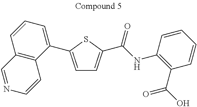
C1=C(C2=CC=CC3=C2C=CN=C3)SC(C(NC2=C(C(O)=O)C=CC=C2)=O)=C1
